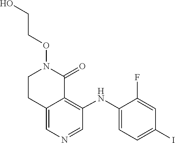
C(ON1CCC2=CN=CC(NC3=CC=C(I)C=C3F)=C2C1=O)CO
